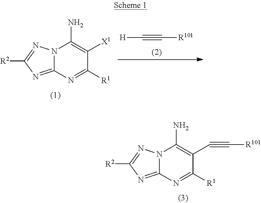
N12C(=NC([R2])=N1)N=C([R1])C([X1])=C2N.C(#C[R101])[H].N12C(=NC([R2])=N1)N=C([R1])C(C#C[R101])=C2N
